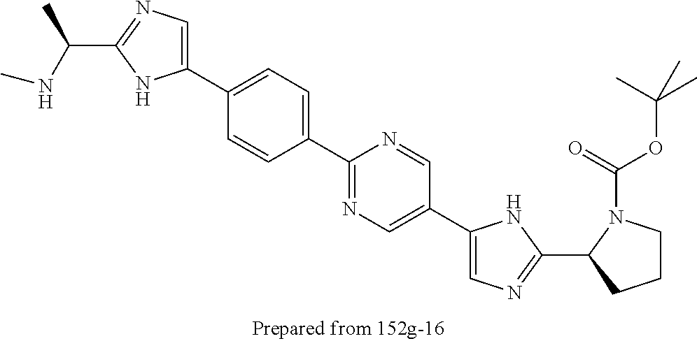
C1(C2=CC=C(C3=NC=C(C4=CN=C(C5CCCN5C(=O)OC(C)(C)C)N4)C=N3)C=C2)=CN=C(C(NC)C)N1
